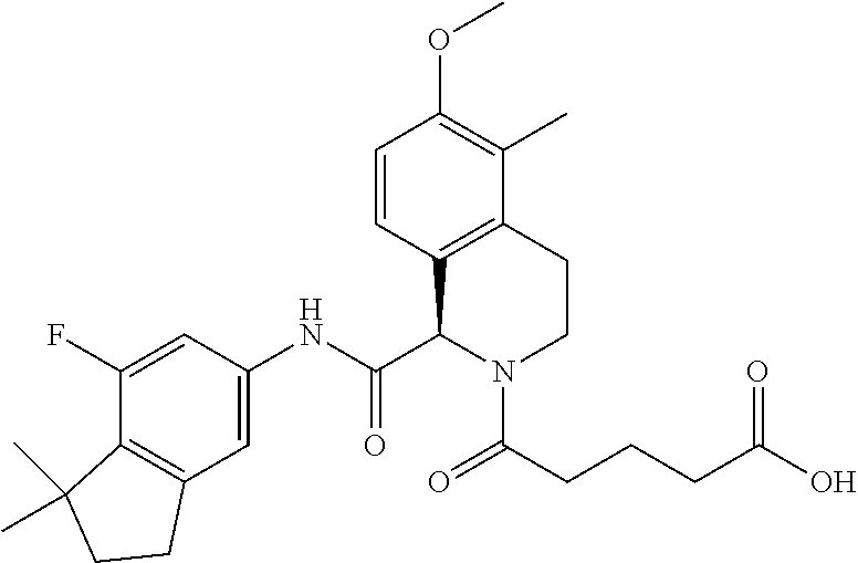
C1=CC2=C(C(C)=C1OC)CCN(C(CCCC(O)=O)=O)C2C(NC1=CC2=C(C(F)=C1)C(C)(C)CC2)=O
